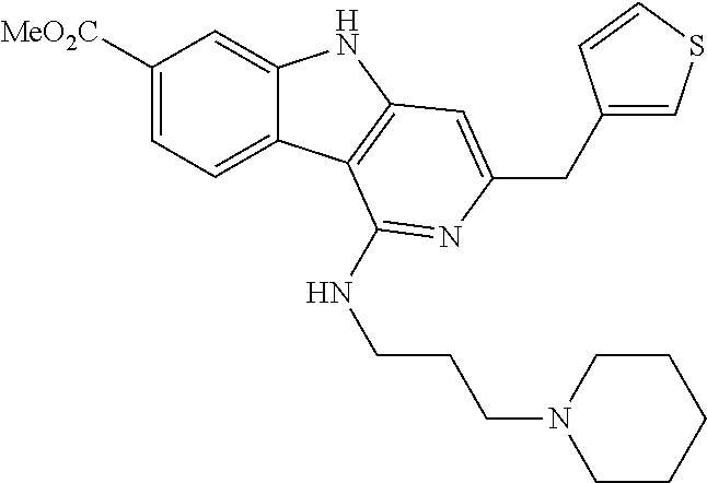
C1([MeO2C])=CC=C2C(=C1)NC1=C2C(NCCCN2CCCCC2)=NC(CC2=CSC=C2)=C1
